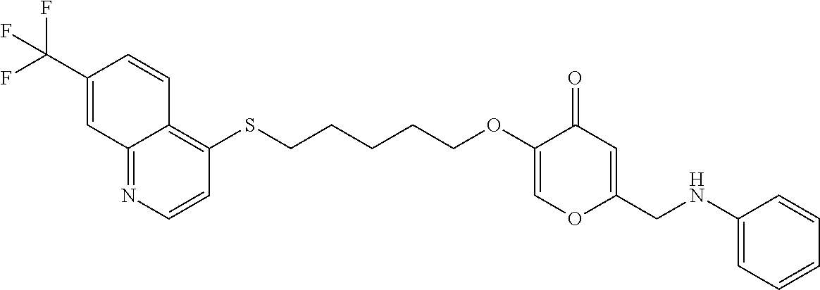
C12=NC=CC(SCCCCCOC3=COC(CNC4=CC=CC=C4)=CC3=O)=C1C=CC(C(F)(F)F)=C2
